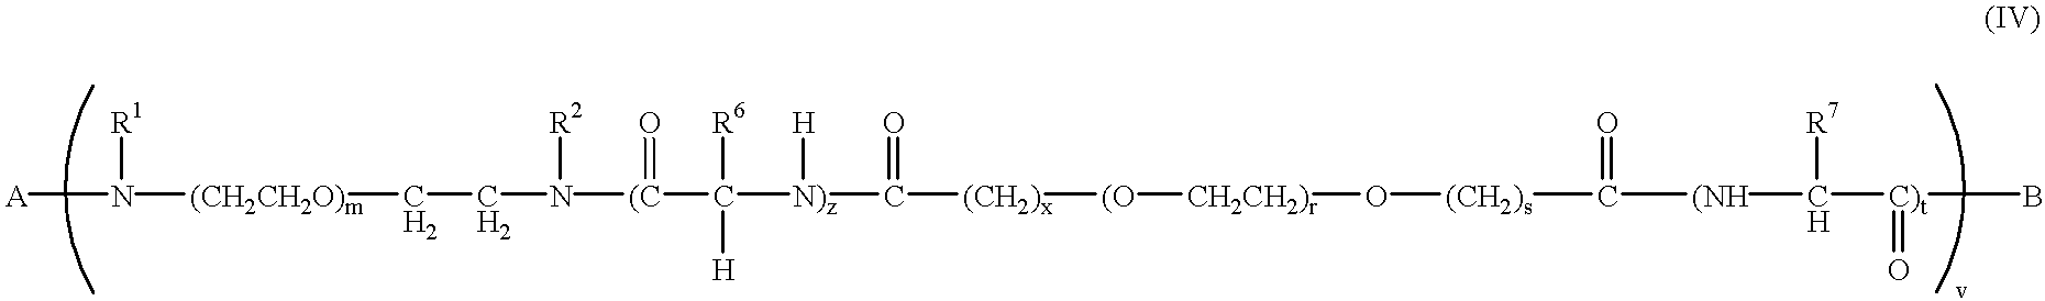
[A]N([(CH2CH2O)m]CCN([(C](C([N)z](C([(CH2)x][(O][CH2CH2)r]O[(CH2)s]C([(NH]C([C)t](B)=O)[R7])=O)=O)[H])([H])[R6])=O)[R2])[R1]
